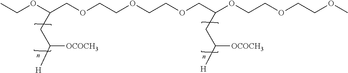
C(OC(COCCOCCOCC(OCCOCCOC)CC([H])[OCOCH3])CC([H])[OCOCH3])C
